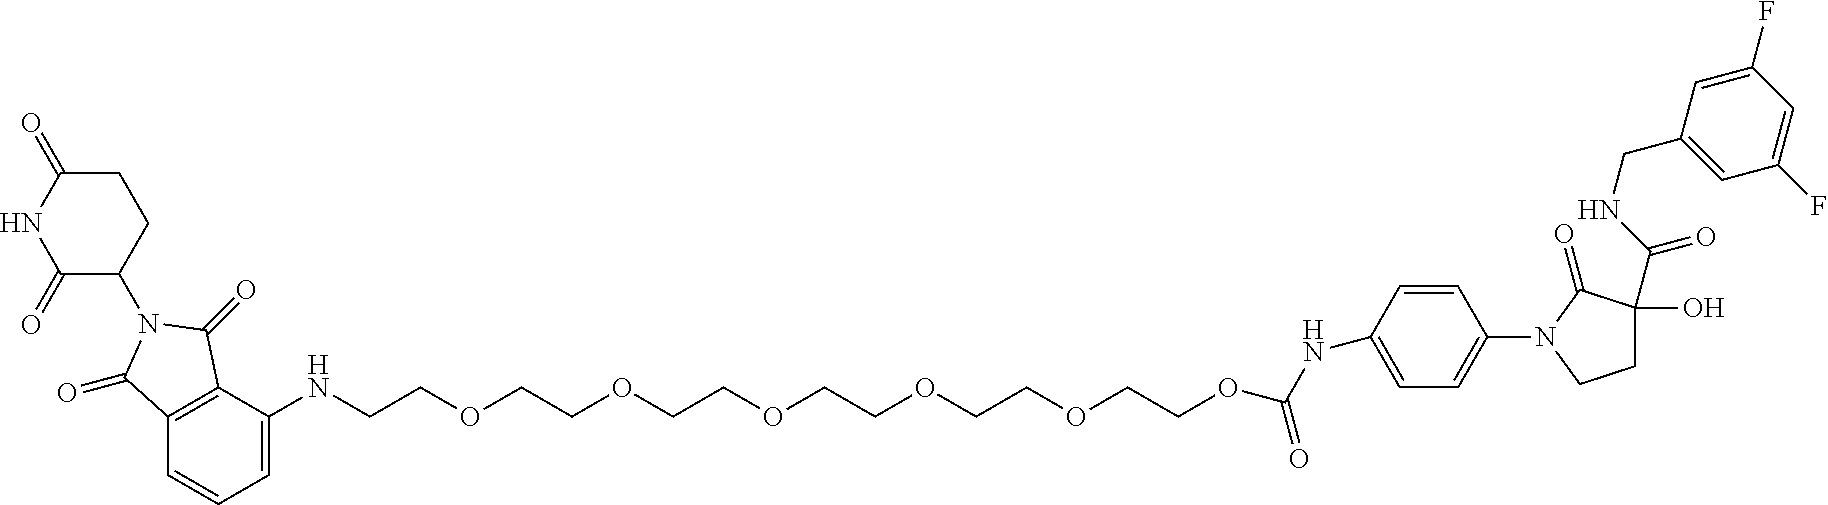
C12=C(C=CC=C1NCCOCCOCCOCCOCCOCCOC(NC1=CC=C(N3C(=O)C(O)(C(=O)NCC4=CC(F)=CC(F)=C4)CC3)C=C1)=O)C(=O)N(C1CCC(=O)NC1=O)C2=O
